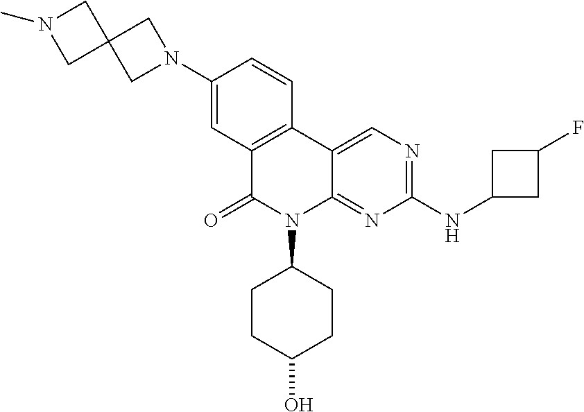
N1(C)CC2(C1)CN(C1=CC3=C(C=C1)C1=CN=C(NC4CC(F)C4)N=C1N(C1CCC(O)CC1)C3=O)C2
